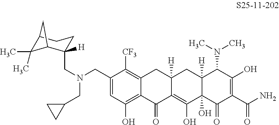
C1(CN(CC2([H])C3C(C)(C)C(CC2)C3)CC2CC2)=CC(O)=C2C(=C1[CF3])CC1([H])C(=C(O)C3(O)C([H])(C1)C(N(C)C)C(O)=C(C(N)=O)C3=O)C2=O
